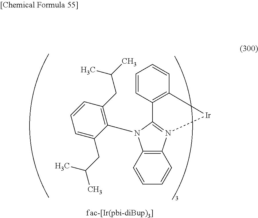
C12=C(C=CC=C1)N(C1=C(CC(C)C)C=CC=C1CC(C)C)C1=N2[Ir]C2=C1C=CC=C2
